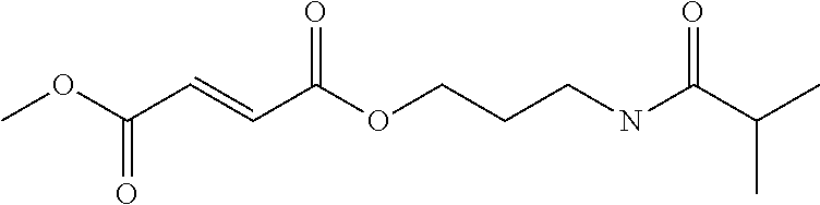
COC(C=CC(OCCCNC(C(C)C)=O)=O)=O
